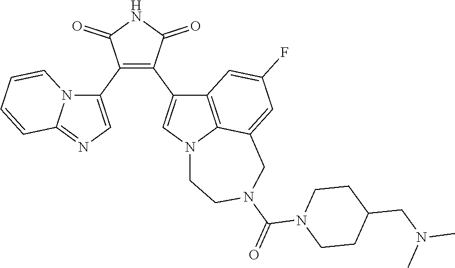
C1(C2=CN=C3N2C=CC=C3)=C(C2=CN3C4=C2C=C(F)C=C4CN(C(N2CCC(CN(C)C)CC2)=O)CC3)C(=O)NC1=O
